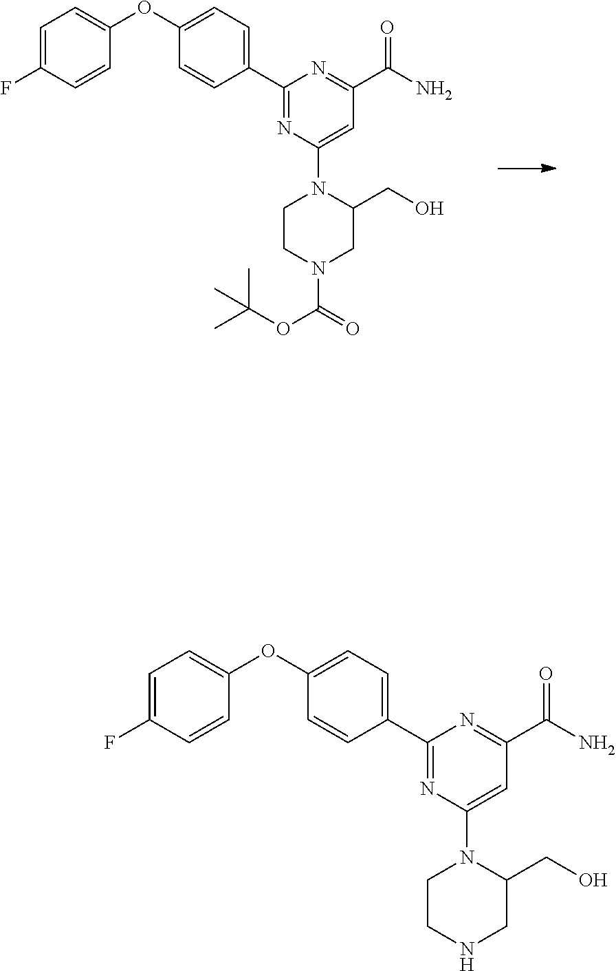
C1=C(F)C=CC(OC2=CC=C(C3=NC(N4CCN(C(=O)OC(C)(C)C)CC4CO)=CC(C(N)=O)=N3)C=C2)=C1.C1=C(F)C=CC(OC2=CC=C(C3=NC(N4CCNCC4CO)=CC(C(N)=O)=N3)C=C2)=C1
